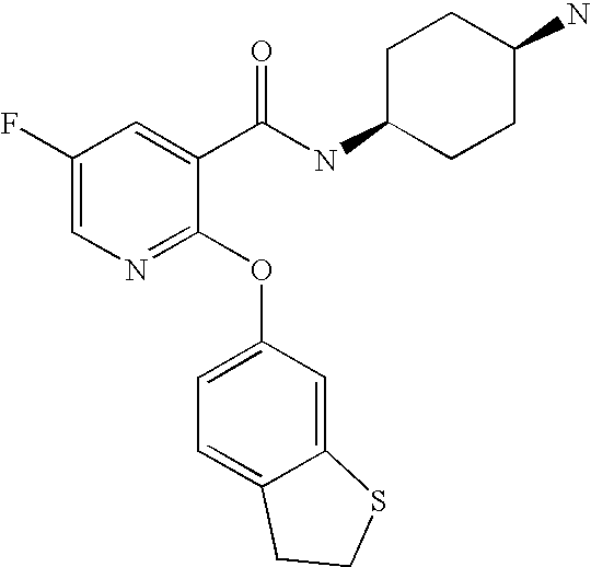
C1(F)=CN=C(OC2=CC=C3C(=C2)SCC3)C(C(NC2CCC(N)CC2)=O)=C1
